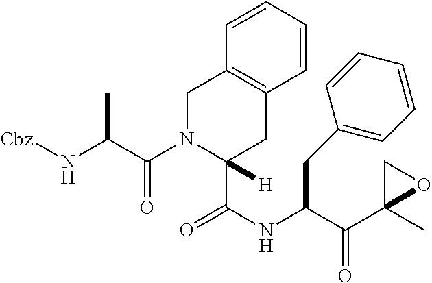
[Cbz]NC(C(N1C(C(NC(C(C2(C)OC2)=O)CC2=CC=CC=C2)=O)([H])CC2=C(C1)C=CC=C2)=O)C
